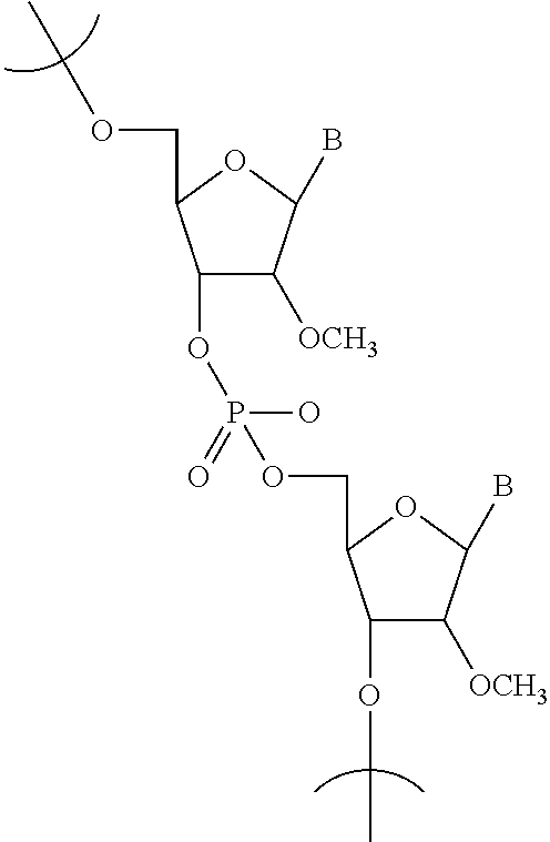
C1(OP(O)(OCC2C(OCC)C([OCH3])C(B)O2)=O)C([OCH3])C(B)OC1COCC
